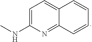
C1(NC)=CC=C2C(=N1)C=CC=C2
